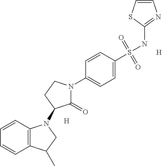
C12=C(C=CC=C1)N(C1C(=O)N(C3=CC=C(S(NC4=NC=CS4)(=O)=O)C=C3)CC1)CC2C.[H].[H]
